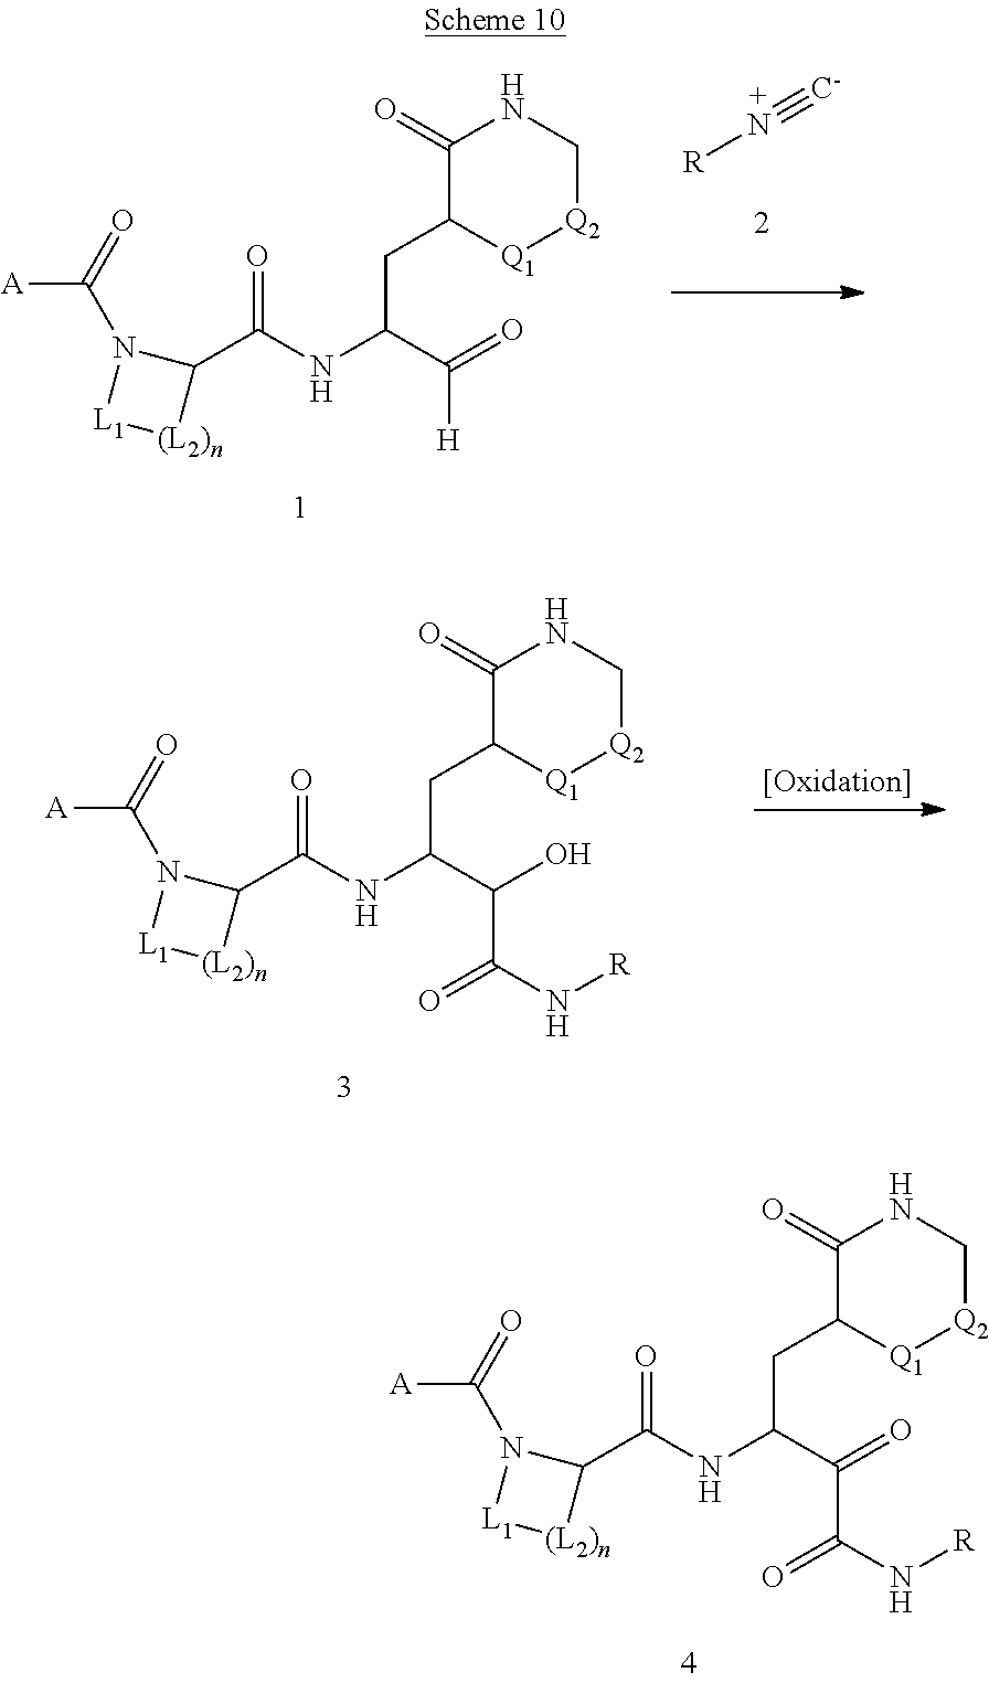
C1(C(NC(C(=O)[H])CC2[Q1][Q2]CNC2=O)=O)N(C(=O)[A])[L1][(L2)n]1.[R]N#[C-].C1(C(NC(C(C(N[R])=O)=O)CC2[Q1][Q2]CNC2=O)=O)N(C(=O)[A])[L1][(L2)n]1.C1(C(NC(C(C(N[R])=O)O)CC2[Q1][Q2]CNC2=O)=O)N(C(=O)[A])[L1][(L2)n]1
